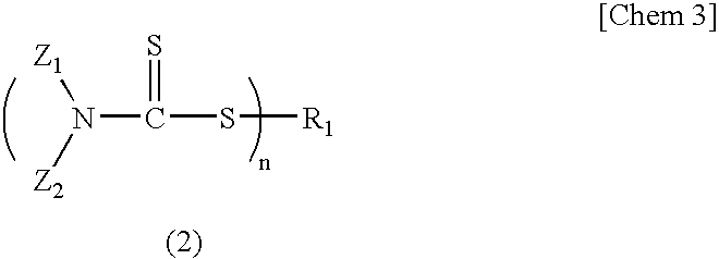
N(C(S[R1])=S)([Z2])[Z1]
